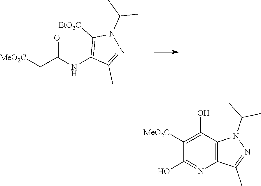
[MeO2C]CC(NC1=C([EtO2C])N(C(C)C)N=C1C)=O.C1([MeO2C])=C(O)C2=C(N=C1O)C(C)=NN2C(C)C
